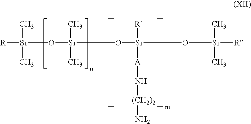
[R][Si](C)(O[Si](C)(C)O[Si]([R])([A]N[(CH2)2]N)O[Si](C)(C)[R])C
